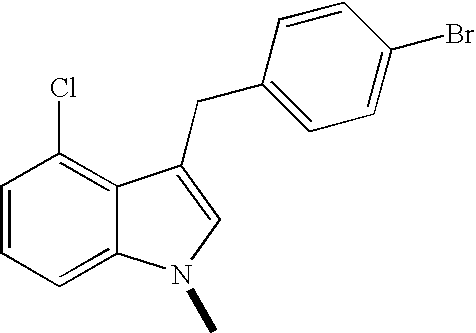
C1=CC=C2C(=C1Cl)C(CC1=CC=C(Br)C=C1)=CN2C
